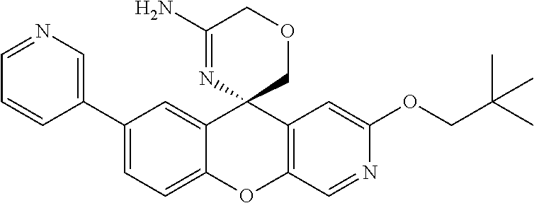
C1(C2=CN=CC=C2)=CC=C2C(=C1)C1(C3=C(O2)C=NC(OCC(C)(C)C)=C3)COCC(N)=N1
